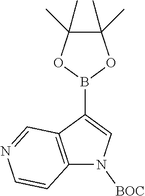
N1([BOC])C2=C(C(B3OC(C)(C)C(C)(C)O3)=C1)C=NC=C2
